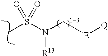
CS(N(C[E][Q])[R13])(=O)=O
